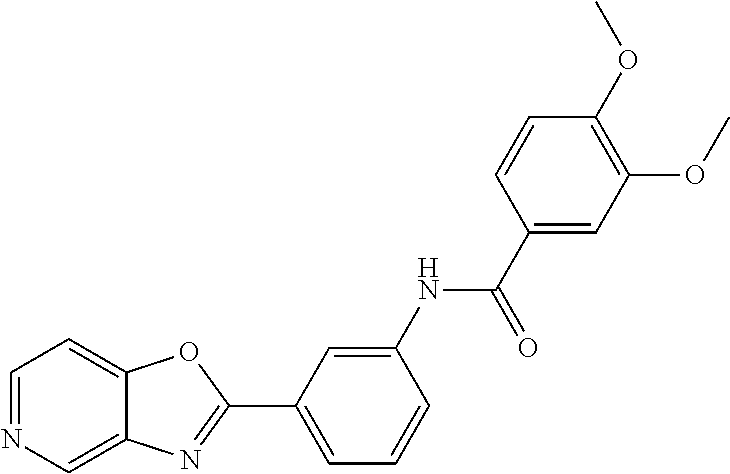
C1=C(NC(C2=CC(OC)=C(OC)C=C2)=O)C=CC=C1C1=NC2=CN=CC=C2O1
